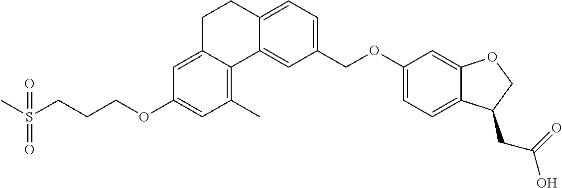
CS(CCCOC1=CC(C)=C2C(=C1)CCC1=CC=C(COC3=CC=C4C(=C3)OCC4CC(=O)O)C=C12)(=O)=O
